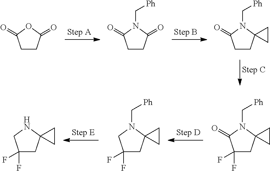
C1CC(=O)OC1=O.C1CC(=O)N(C[Ph])C1=O.C1CC2(N(C[Ph])C1=O)CC2.C1C2(N(C[Ph])C(=O)C1(F)F)CC2.C1C(F)(F)CN(C[Ph])C12CC2.C1C2(NCC1(F)F)CC2
